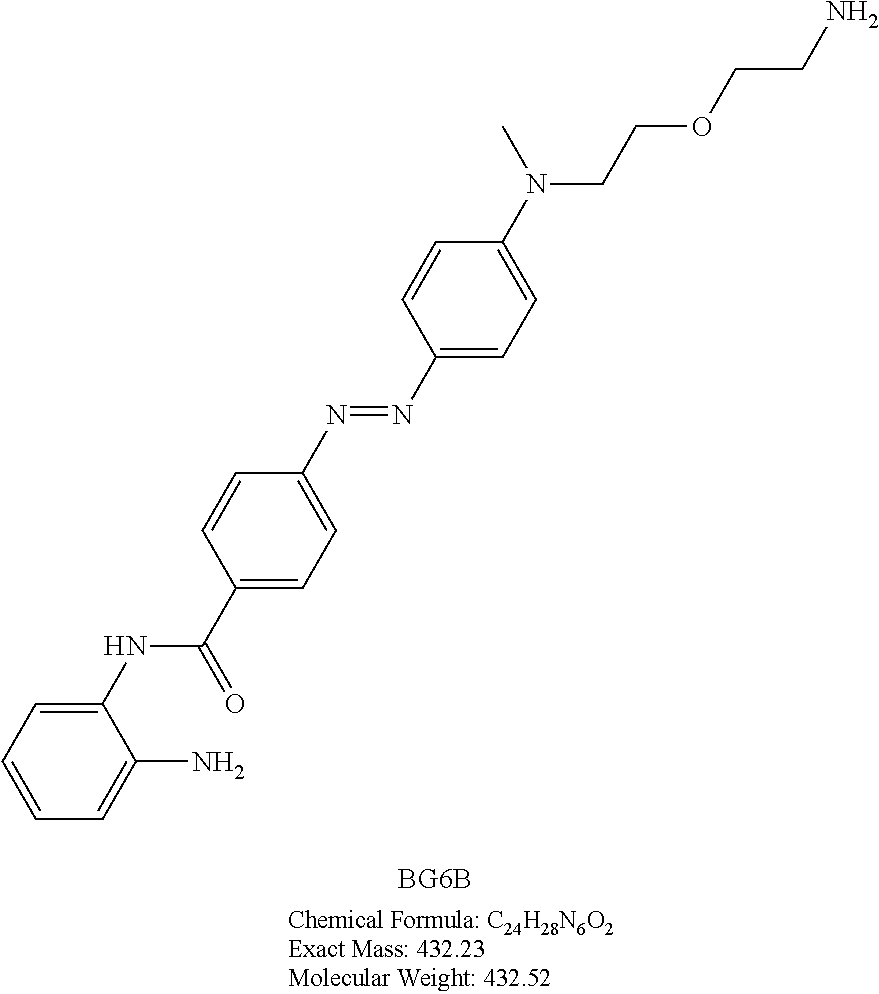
C1=CC=C(NC(=O)C2=CC=C(N=NC3=CC=C(N(C)CCOCCN)C=C3)C=C2)C(N)=C1
